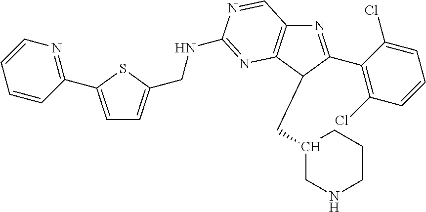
N1=C(C2=C(Cl)C=CC=C2Cl)C(CC2CNCCC2)C2=C1C=NC(NCC1=CC=C(C3=NC=CC=C3)S1)=N2
